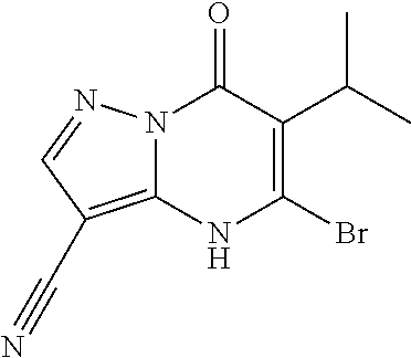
N12C(=C(C#N)C=N1)NC(Br)=C(C(C)C)C2=O
